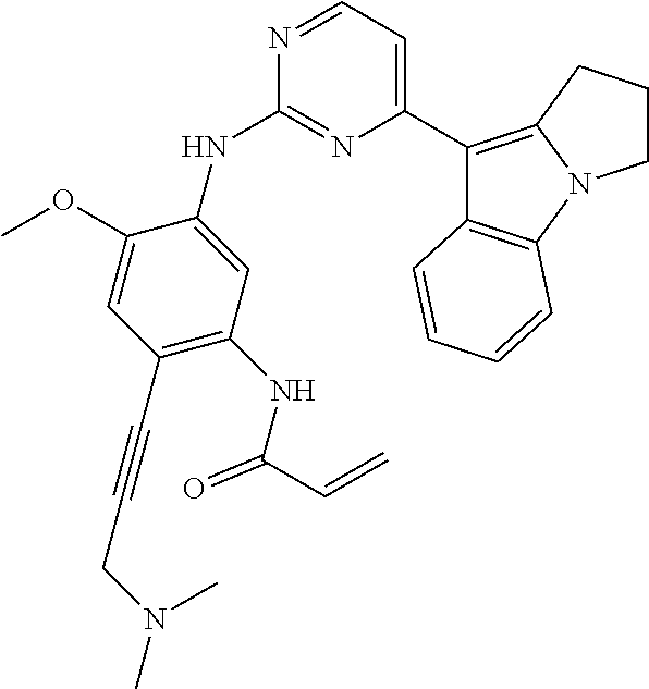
N1=CC=C(C2=C3N(C4=C2C=CC=C4)CCC3)N=C1NC1=CC(NC(C=C)=O)=C(C#CCN(C)C)C=C1OC
